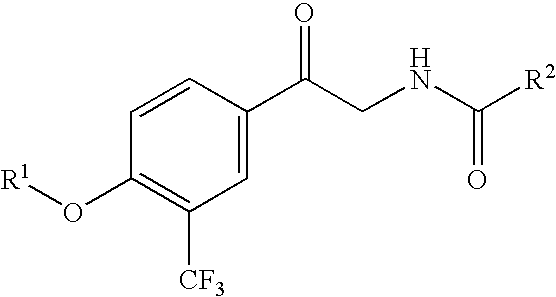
C1=CC(C(=O)CNC(=O)[R2])=CC([CF3])=C1O[R1]
